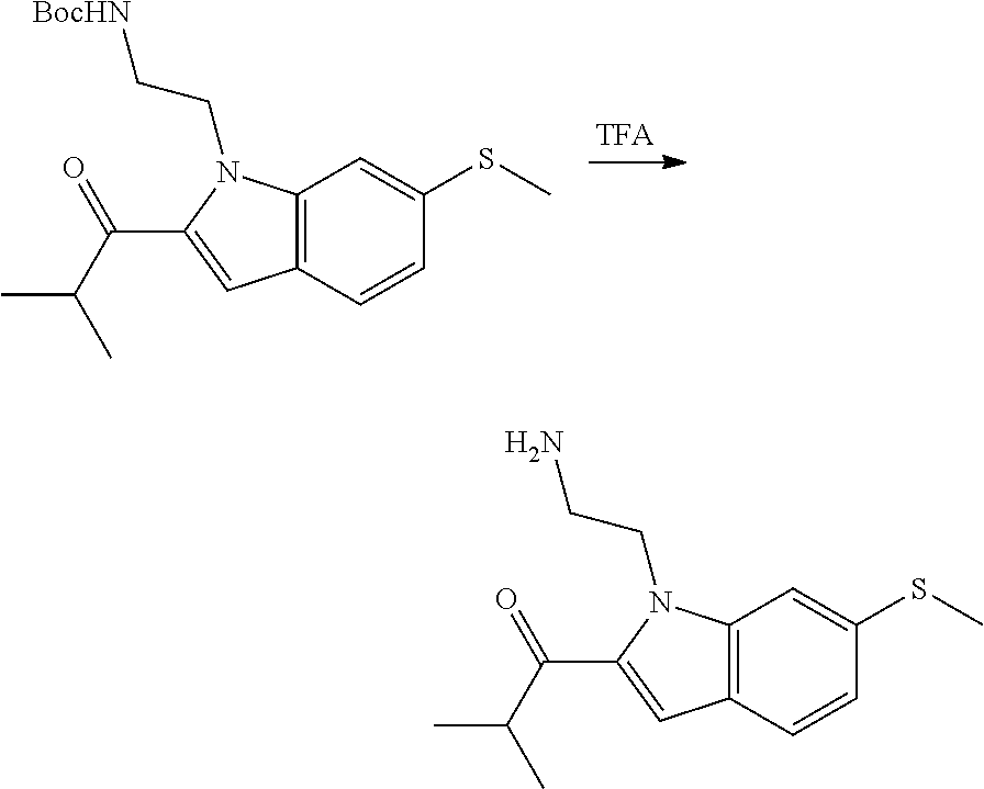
C12=C(C=CC(SC)=C1)C=C(C(=O)C(C)C)N2CC[BocHN].C12=C(C=CC(SC)=C1)C=C(C(=O)C(C)C)N2CCN
